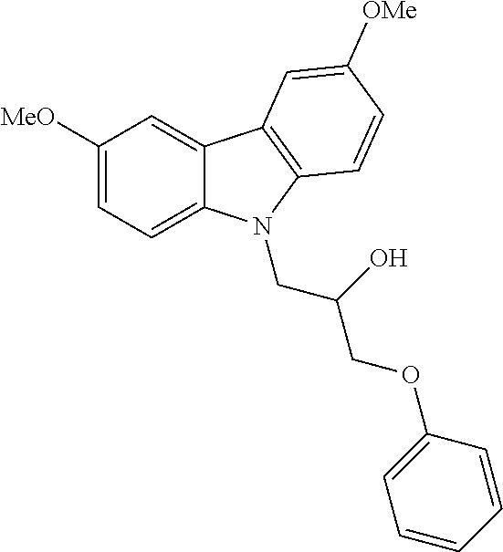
C12=CC([MeO])=CC=C1N(CC(COC1=CC=CC=C1)O)C1=C2C=C([OMe])C=C1
